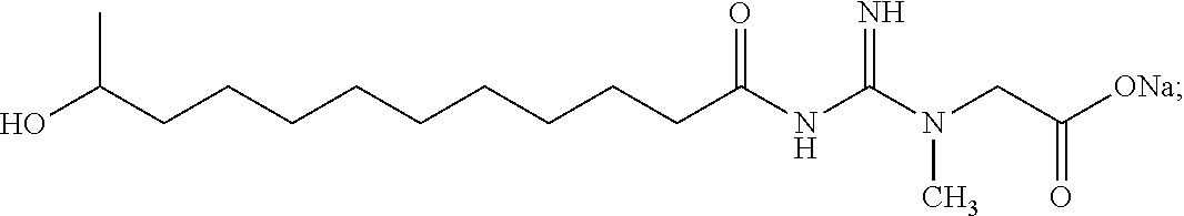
C(CCCCCCCCC(NC(N(CC([ONa])=O)C)=N)=O)C(O)C
